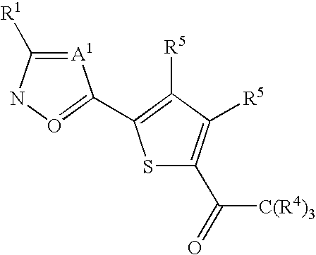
[A1]1=C([R1])NO=C1C1=C([R5])C([R5])=C(C(=O)[C(R4)3])S1
